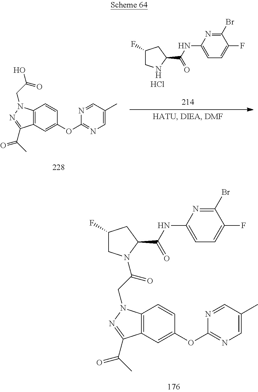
C1(F)CN(C(CN2C3=C(C=C(OC4=NC=C(C)C=N4)C=C3)C(C(C)=O)=N2)=O)C(C(NC2=CC=C(F)C(Br)=N2)=O)C1.C1=C(C)C=NC(OC2=CC3=C(C=C2)N(CC(O)=O)N=C3C(C)=O)=N1.Cl.C1(F)CNC(C(NC2=CC=C(F)C(Br)=N2)=O)C1
